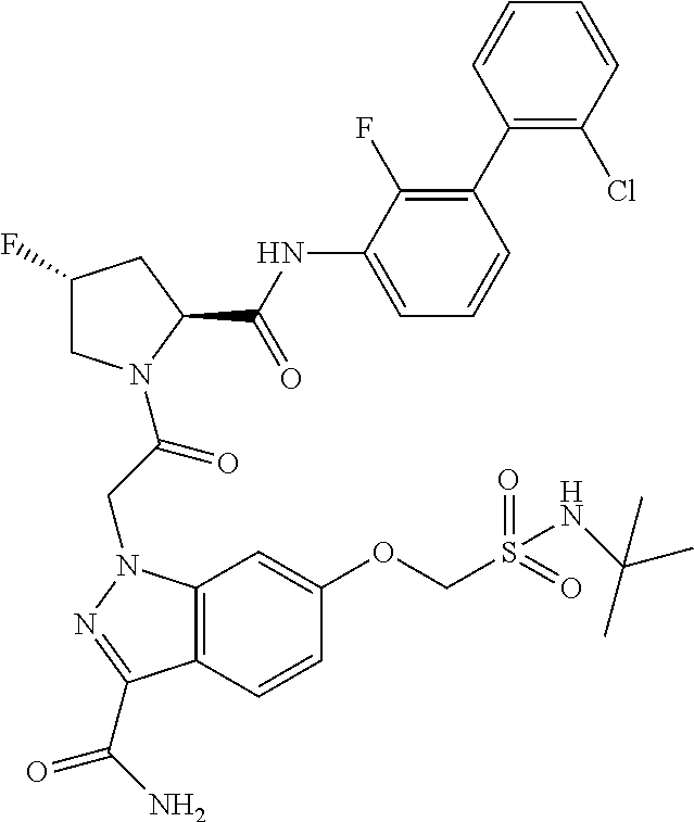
C12=C(C=CC(OCS(=O)(=O)NC(C)(C)C)=C1)C(C(N)=O)=NN2CC(=O)N1CC(F)CC1C(NC1=CC=CC(C2=C(Cl)C=CC=C2)=C1F)=O
